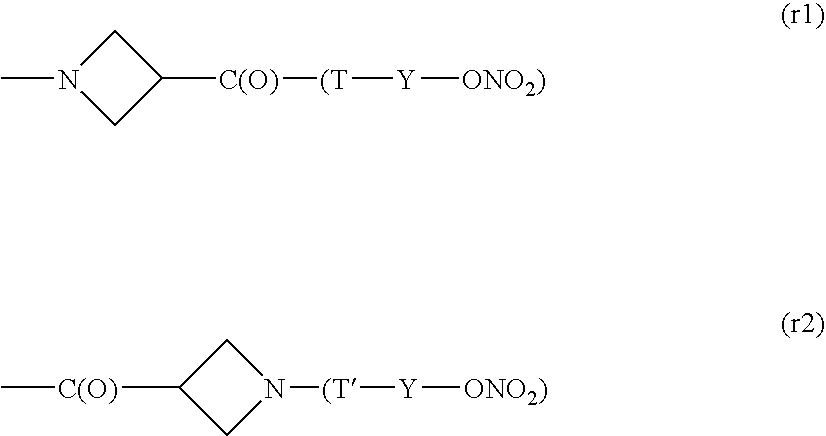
C1C([C(O)][(T][Y][ONO2)])CN1C.C1C([C(O)]C)CN1[(T][Y][ONO2)]
